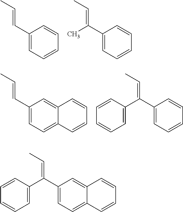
C1(C=CC)=CC=CC=C1.C1(C(=CC)C)=CC=CC=C1.C1(C(=CC)C2=CC=CC=C2)=CC=C2C(=C1)C=CC=C2.C1(C(=CC)C2=CC=CC=C2)=CC=CC=C1.C1(C=CC)=CC=C2C(=C1)C=CC=C2
